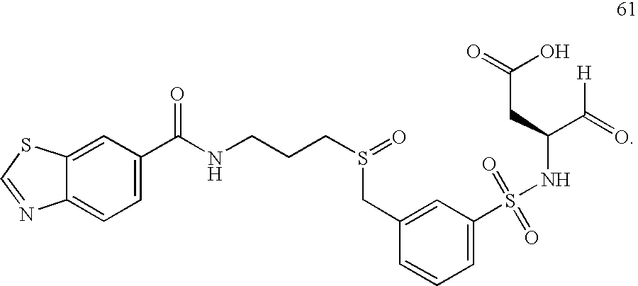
C1=C(C(NCCCS(CC2=CC(S(NC(C([H])=O)CC(=O)O)(=O)=O)=CC=C2)=O)=O)C=C2C(=C1)N=CS2
